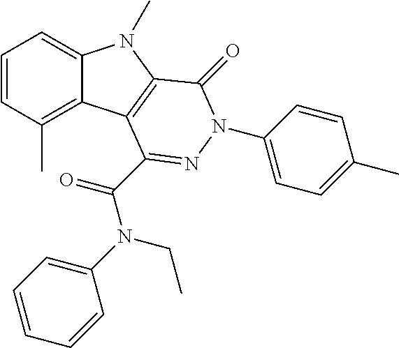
C12=CC=CC(C)=C1C1=C(N2C)C(=O)N(C2=CC=C(C)C=C2)N=C1C(N(CC)C1=CC=CC=C1)=O
